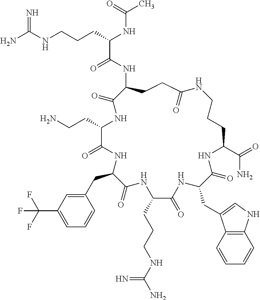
NC(NCCCC(NC(C)=O)C(=O)NC1CCC(=O)NCCCC(C(=O)N)NC(=O)C(CC2=CNC3=C2C=CC=C3)NC(=O)C(CCCNC(N)=N)NC(=O)C(CC2=CC(C(F)(F)F)=CC=C2)NC(=O)C(CCN)NC1=O)=N
